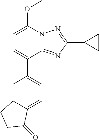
C1=C(OC)N2C(=NC(C3CC3)=N2)C(C2=CC=C3C(=C2)CCC3=O)=C1
